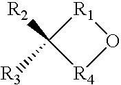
[R3]C1([R2])[R4]O[R1]1
